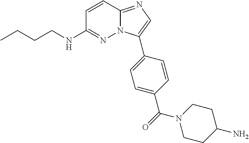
C1=CC2=NC=C(C3=CC=C(C(N4CCC(N)CC4)=O)C=C3)N2N=C1NCCCC
